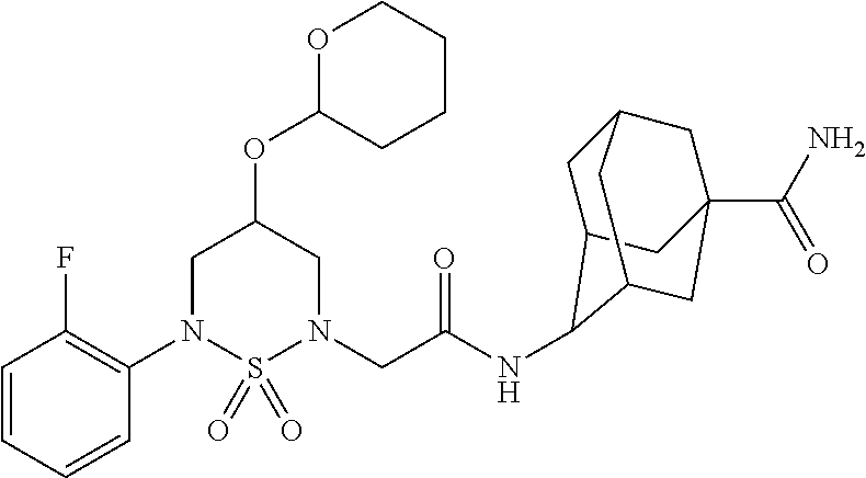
C1=CC=CC(N2S(=O)(=O)N(CC(NC3C4CC5CC(C(N)=O)(CC3C5)C4)=O)CC(OC3CCCCO3)C2)=C1F
